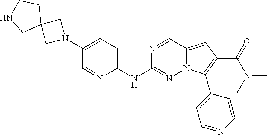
N1(C2=CC=C(NC3=NN4C(=CC(C(=O)N(C)C)=C4C4=CC=NC=C4)C=N3)N=C2)CC2(C1)CCNC2
